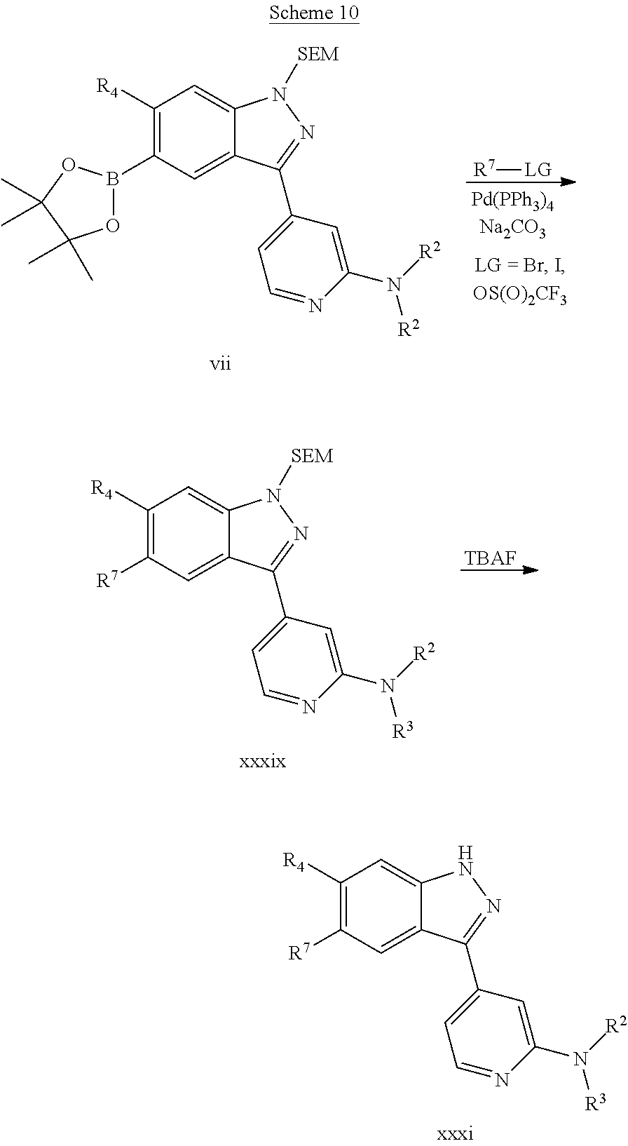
[R7][LG].C1([R4])=C(B2OC(C)(C)C(C)(C)O2)C=C2C(=C1)N([SEM])N=C2C1=CC=NC(N([R2])[R2])=C1.[TBAF].C1([R4])=C([R7])C=C2C(=C1)N([SEM])N=C2C1=CC=NC(N([R3])[R2])=C1.C1([R4])=C([R7])C=C2C(=C1)NN=C2C1=CC=NC(N([R3])[R2])=C1
